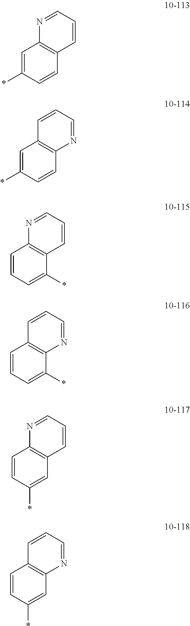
C1=C(*)C=CC2=C1N=CC=C2.C1=C(*)C=CC2=C1C=CC=N2.C1=CC=C(*)C2=C1N=CC=C2.C1=CC=C(*)C2=C1C=CC=N2.C1=CC(*)=CC2=C1N=CC=C2.C1=CC(*)=CC2=C1C=CC=N2
